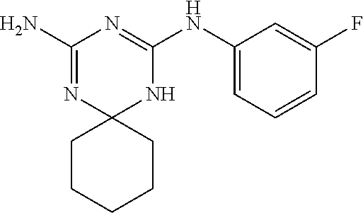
C1(N)=NC2(NC(NC3=CC=CC(F)=C3)=N1)CCCCC2
